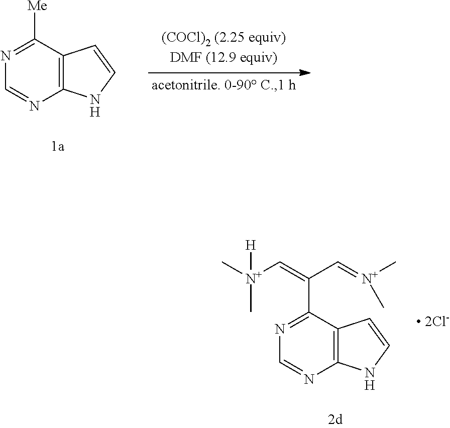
C12=C(C([Me])=NC=N1)C=CN2.C12=C(C(C(=C[N+](C)(C)[H])C=[N+](C)C)=NC=N1)C=CN2
